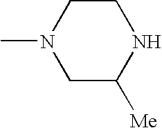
N1(C)CC([Me])NCC1
